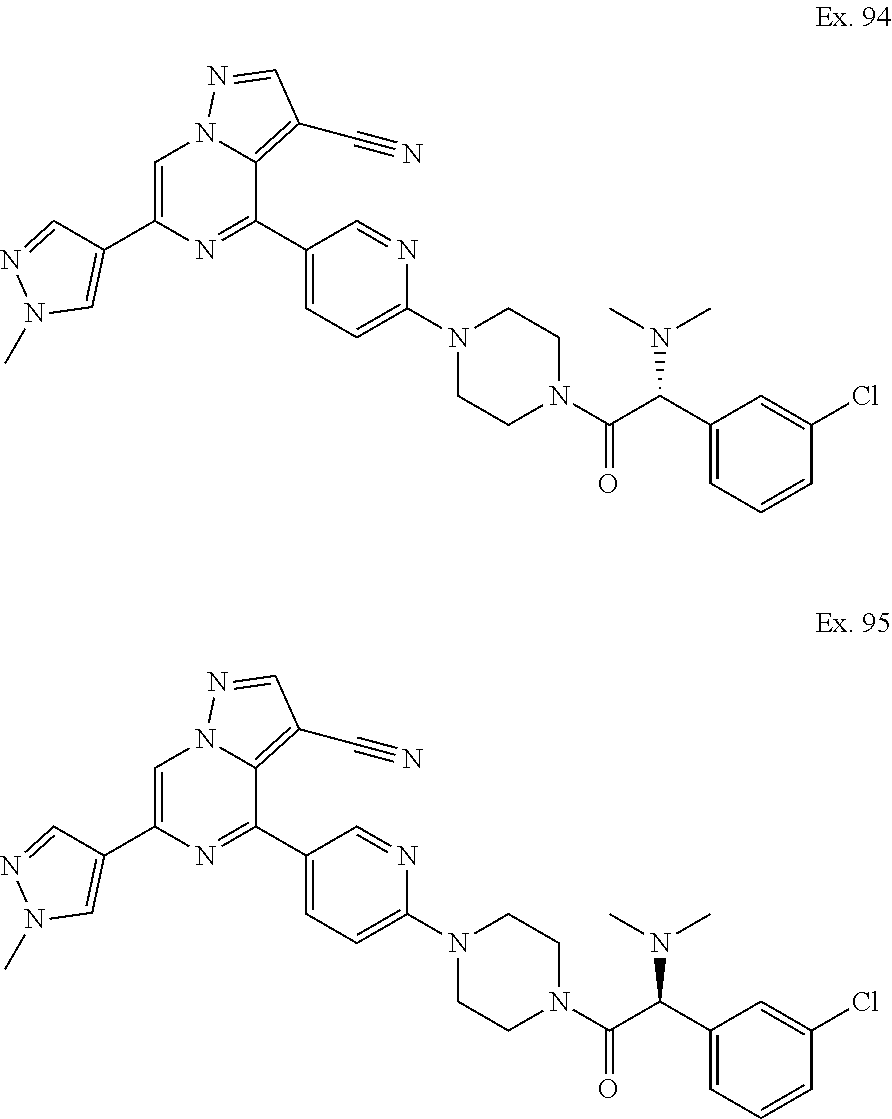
C1(C(C(N2CCN(C3=CC=C(C4=NC(C5=CN(C)N=C5)=CN5C4=C(C#N)C=N5)C=N3)CC2)=O)N(C)C)=CC=CC(Cl)=C1.C1(C(C(N2CCN(C3=CC=C(C4=NC(C5=CN(C)N=C5)=CN5C4=C(C#N)C=N5)C=N3)CC2)=O)N(C)C)=CC=CC(Cl)=C1
